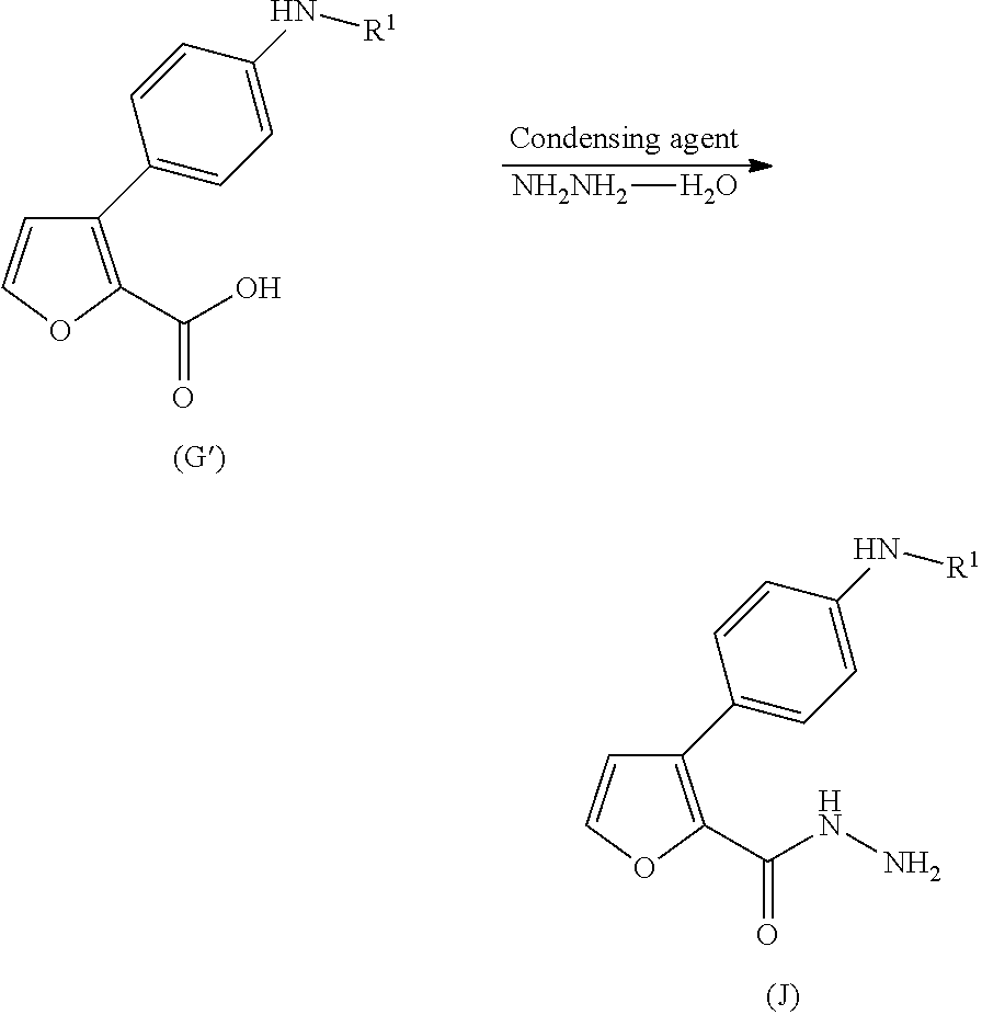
C1(C2=CC=C(N[R1])C=C2)=C(C(NN)=O)OC=C1.C1(C2=CC=C(N[R1])C=C2)=C(C(O)=O)OC=C1.[NH2NH2]O
